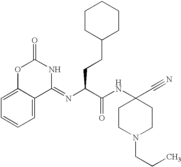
C1=C2C(=CC=C1)C(=NC(C(NC1(C#N)CCN(CCC)CC1)=O)CCC1CCCCC1)NC(=O)O2
